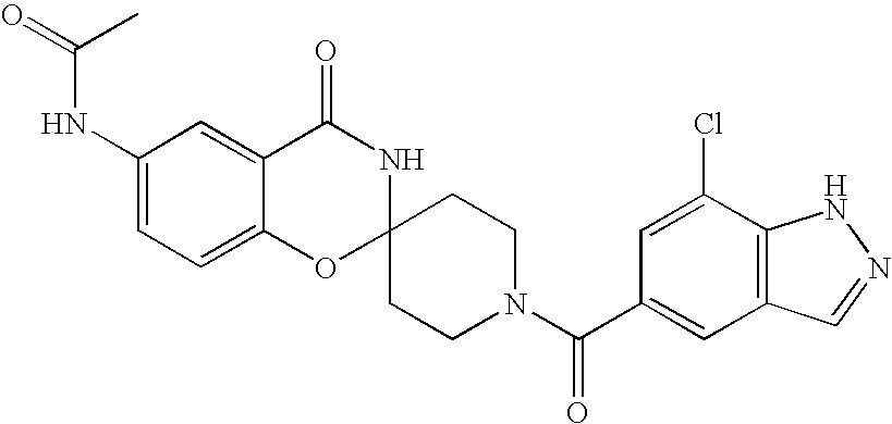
C1(NC(=O)C)=CC=C2C(=C1)C(=O)NC1(O2)CCN(C(C2=CC3=C(C(Cl)=C2)NN=C3)=O)CC1
